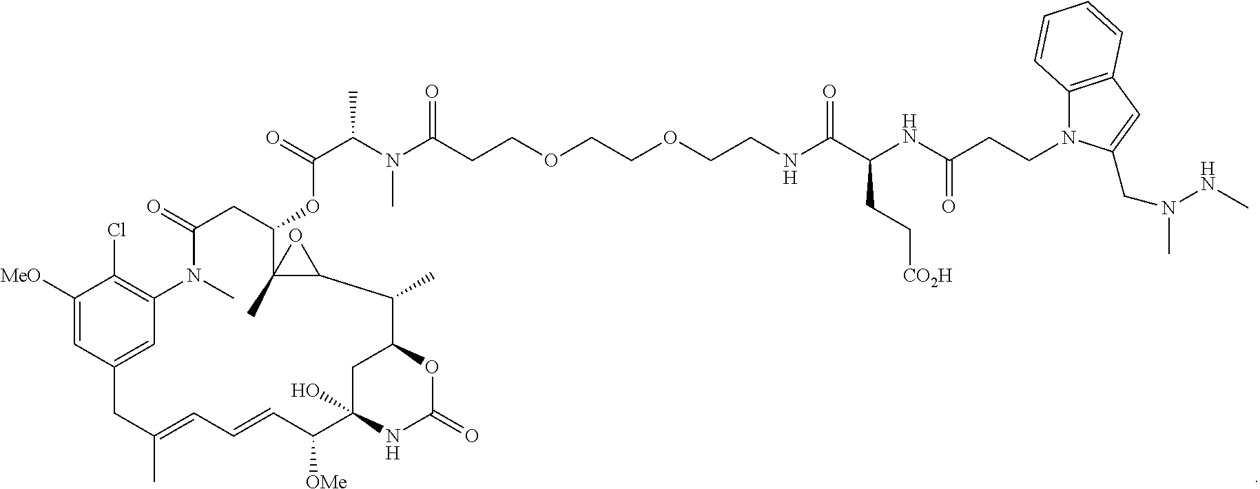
C1([MeO])=CC2=CC(=C1Cl)N(C)C(=O)CC(OC(C(N(C(CCOCCOCCNC(C(NC(CCN1C3=C(C=C1CN(NC)C)C=CC=C3)=O)CC[CO2H])=O)=O)C)C)=O)C1(C)C(C(C)C3OC(=O)NC(O)(C([OMe])C=CC=C(C)C2)C3)O1
